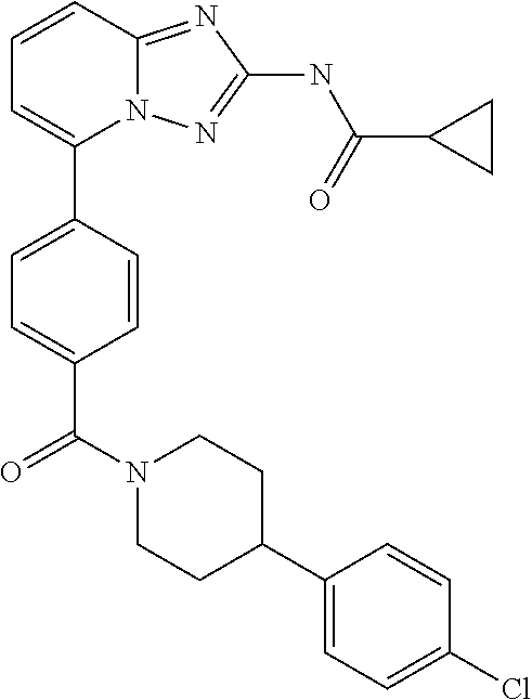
C1=CC2=NC(NC(C3CC3)=O)=NN2C(C2=CC=C(C(N3CCC(C4=CC=C(Cl)C=C4)CC3)=O)C=C2)=C1
